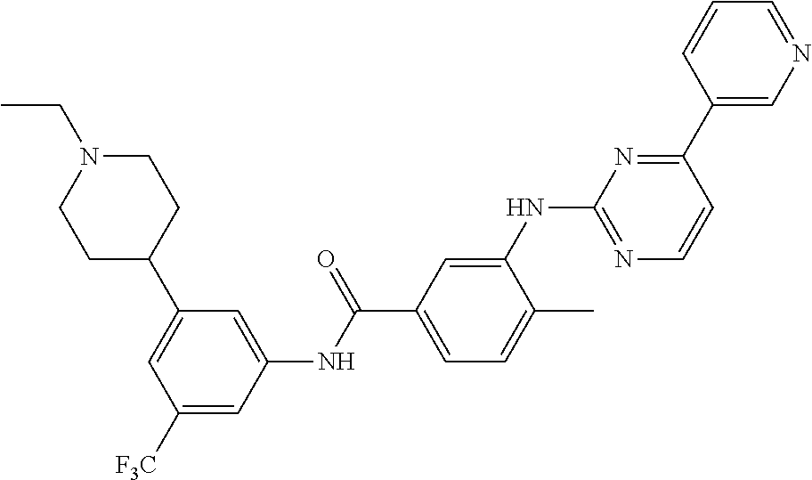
C1=C(C2CCN(CC)CC2)C=C(NC(C2=CC=C(C)C(NC3=NC=CC(C4=CN=CC=C4)=N3)=C2)=O)C=C1[F3C]
